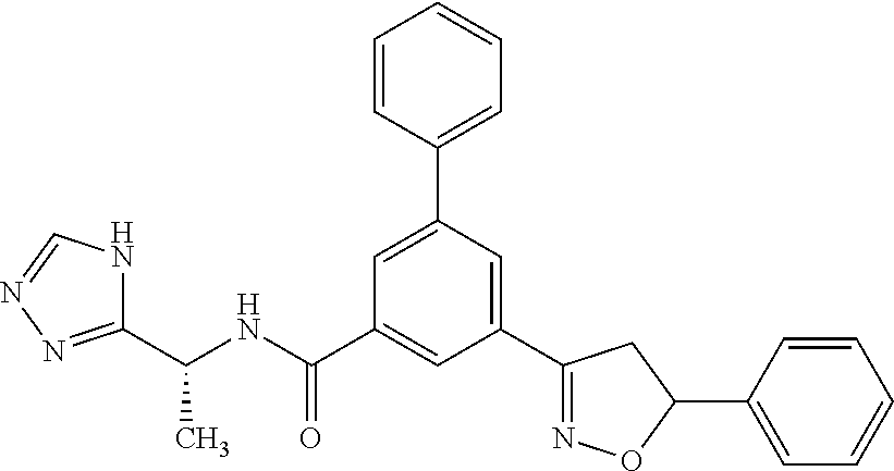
C1=C(C2=CC=CC=C2)C=C(C2=NOC(C3=CC=CC=C3)C2)C=C1C(NC(C1=NN=CN1)C)=O
